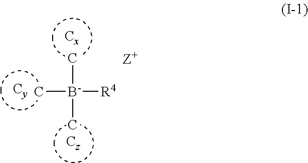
C[B-]([R4])(C)C
